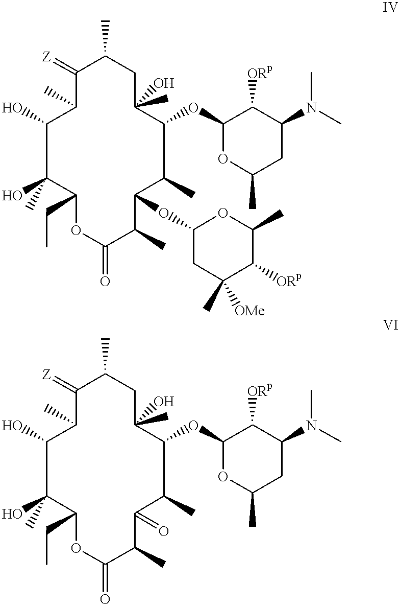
C1(=[Z])C(C)C(O)C(O)(C)C(CC)OC(=O)C(C)C(OC2CC(C)([OMe])C([ORp])C(C)O2)C(C)C(OC2OC(C)CC(N(C)C)C2[ORp])C(C)(O)CC1C.C1(=[Z])C(C)C(O)C(O)(C)C(CC)OC(=O)C(C)C(=O)C(C)C(OC2OC(C)CC(N(C)C)C2[ORp])C(C)(O)CC1C
